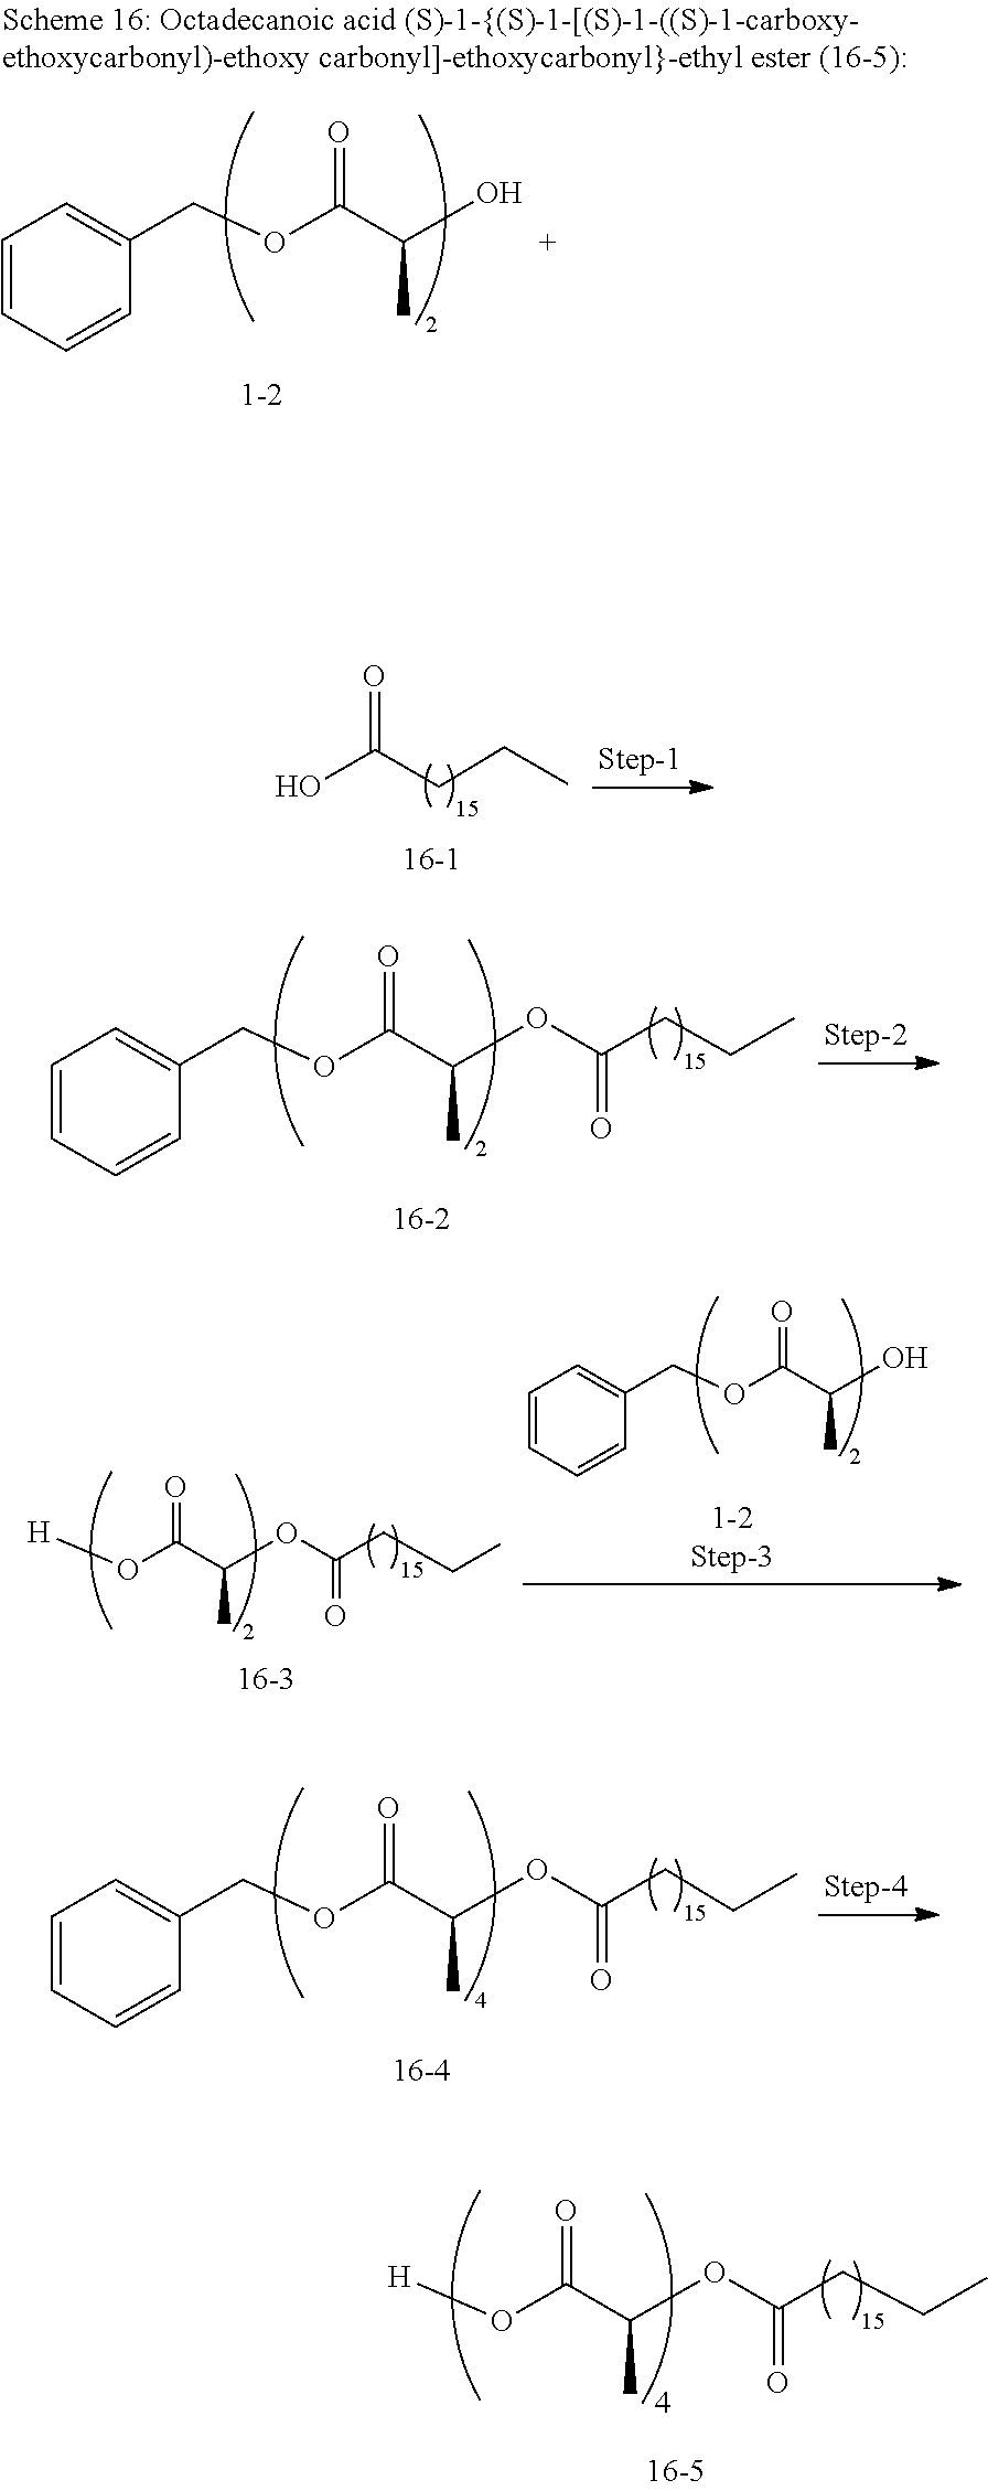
OC(=O)CCC.C1=CC=CC(COC(=O)C(C)OC(CCC)=O)=C1.[H]OC(=O)C(C)OC(CCC)=O.C1=CC=CC(COC(=O)C(C)O)=C1.C1=CC=CC(COC(=O)C(C)OC(CCC)=O)=C1.[H]OC(=O)C(C)OC(CCC)=O.C1=CC=CC(COC(=O)C(C)O)=C1
